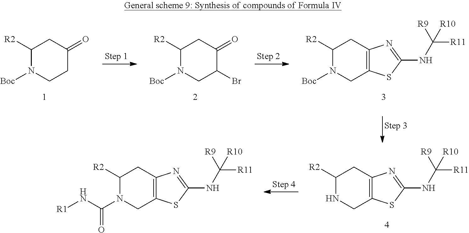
C1([R2])NCC2=C(C1)N=C(NC([R9])([R11])[R10])S2.C(N[R1])(=O)N1C([R2])CC2=C(C1)SC(NC([R9])([R11])[R10])=N2.C1([R2])N([Boc])CC2=C(C1)N=C(NC([R9])([R11])[R10])S2.C1([R2])N([Boc])CCC(=O)C1.C1([R2])N([Boc])CC(Br)C(=O)C1
